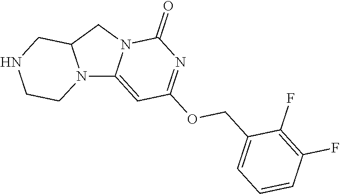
N12C3=CC(OCC4=CC=CC(F)=C4F)=NC(=O)N3CC1CNCC2
